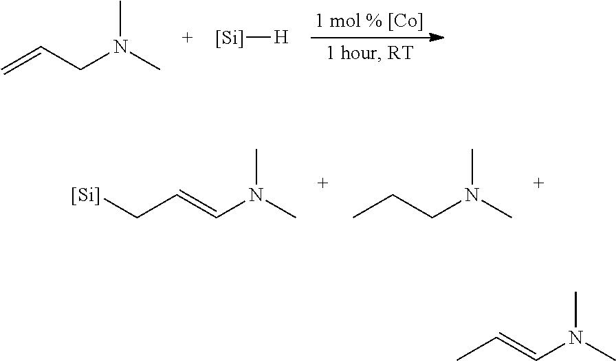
C=CCN(C)C.[Si][H].C(C=CN(C)C)[Si].CCCN(C)C.CC=CN(C)C
